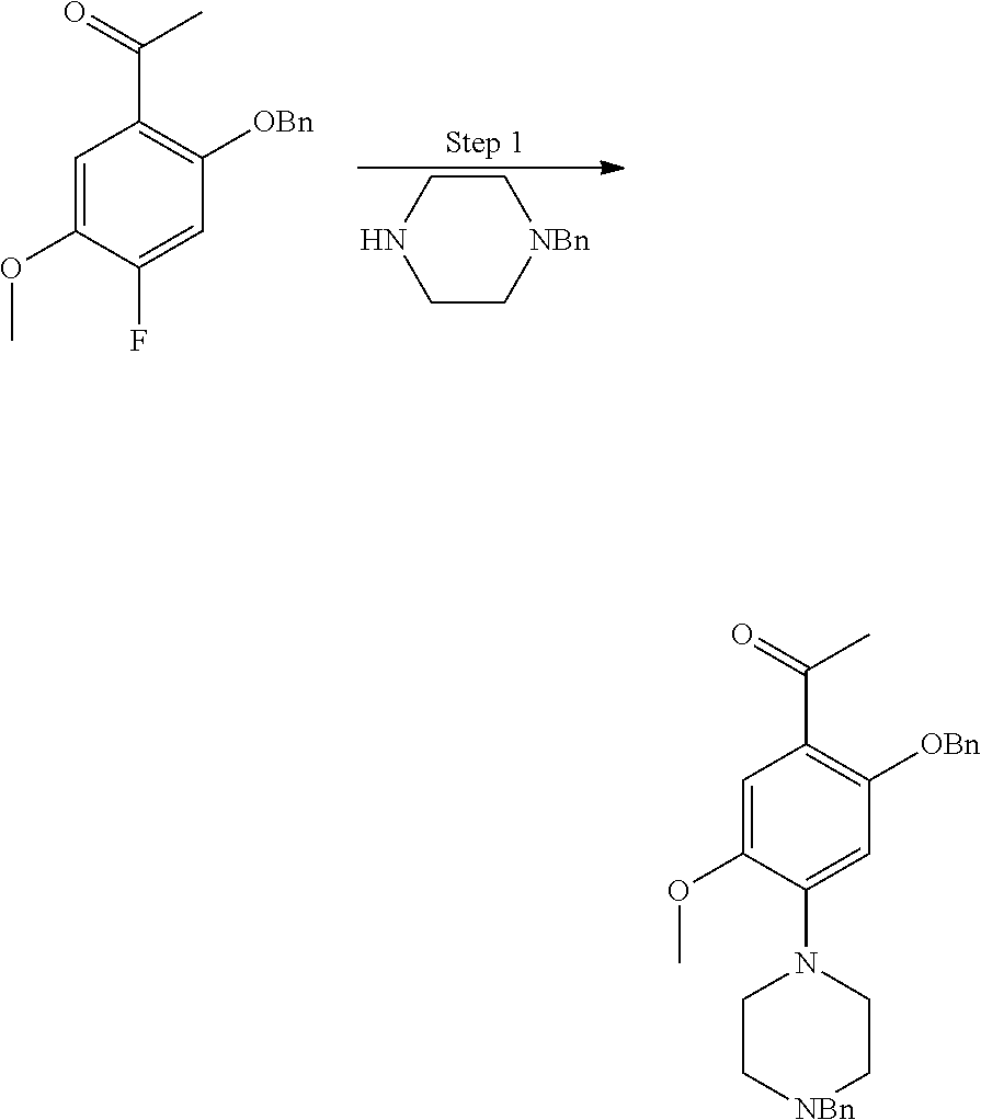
C1=C(OC)C(F)=CC([OBn])=C1C(C)=O.C1CNCC[NBn]1.C1=C(OC)C(N2CC[NBn]CC2)=CC([OBn])=C1C(C)=O
